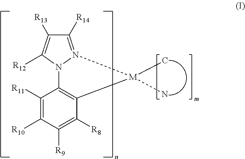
C1([R11])=C([R10])C([R9])=C([R8])C2=C1N1C([R12])=C([R13])C([R14])=N1[M]2(C)N
